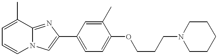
N12C(=NC(C3=CC=C(OCCCN4CCCCC4)C(C)=C3)=C1)C(C)=CC=C2
